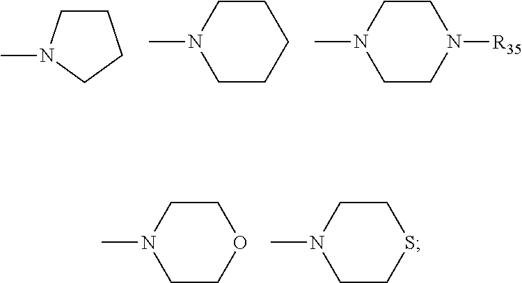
C1CN(C)CC1.N1(C)CCCCC1.N1(C)CCN([R35])CC1.C1CSCCN1C.C1COCCN1C
